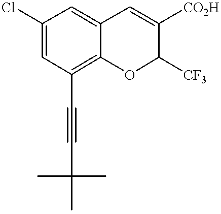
C12=C(C#CC(C)(C)C)C=C(Cl)C=C1C=C([CO2H])C([CF3])O2
